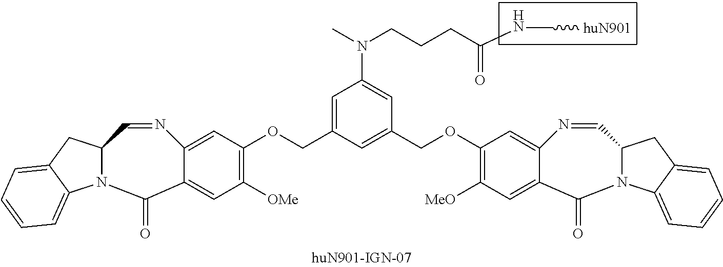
C1(N(CCCC(NC[huN901])=O)C)=CC(COC2=C([MeO])C=C3C(=C2)N=CC2N(C4=CC=CC=C4C2)C3=O)=CC(COC2=C([OMe])C=C3C(=C2)N=CC2N(C4=CC=CC=C4C2)C3=O)=C1
